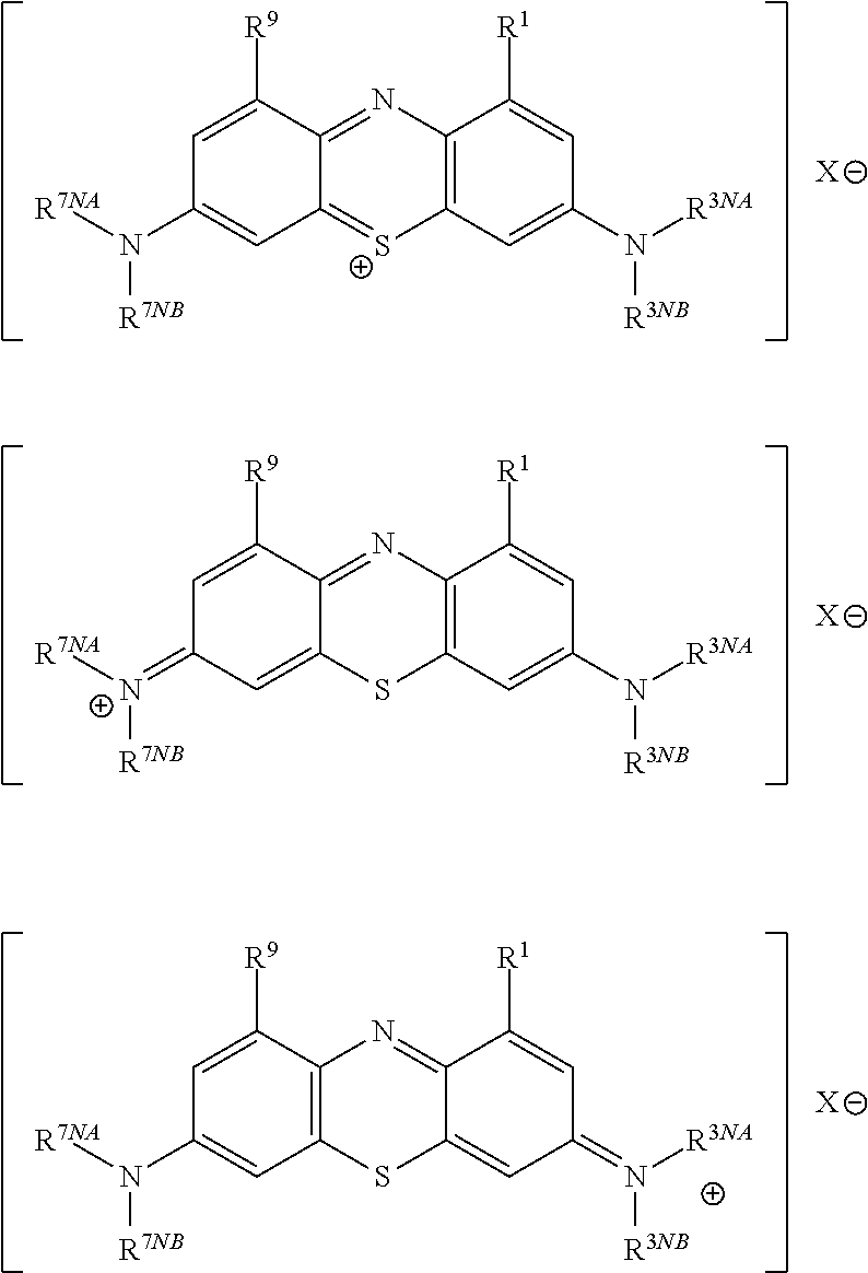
C1=C(N([R7NA])[R7NB])C=C([R9])C2=NC3=C([S+]=C12)C=C(N([R3NA])[R3NB])C=C3[R1].[X].C1=C2C(=NC3=C(S2)C=C(N([R3NA])[R3NB])C=C3[R1])C([R9])=CC1=[N+]([R7NA])[R7NB].[X].C1=C(N([R7NA])[R7NB])C=C([R9])C2=C1SC1=CC(=N([R3NA])[R3NB])C=C([R1])C1=N2.[X]
